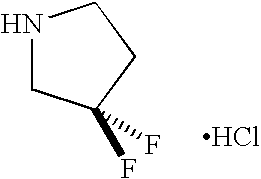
N1CC(F)(F)CC1.Cl
